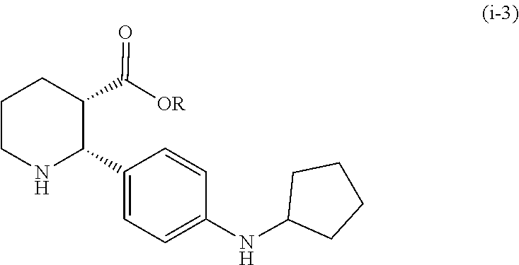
C1=C(C2C(C(=O)[OR])CCCN2)C=CC(NC2CCCC2)=C1
